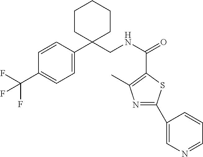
C1=C(C2(CNC(=O)C3=C(C)N=C(C4=CN=CC=C4)S3)CCCCC2)C=CC(C(F)(F)F)=C1
